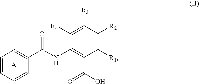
C1=CC=CC(C(NC2=C(C(=O)O)C([R1])=C([R2])C([R3])=C2[R4])=O)=C1
